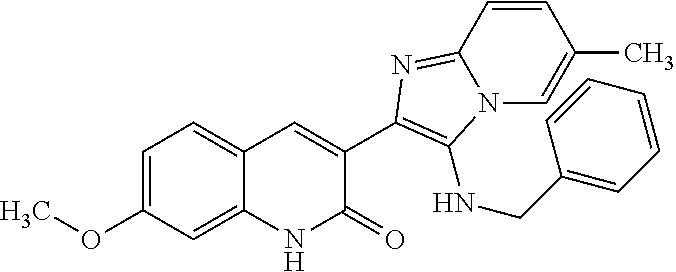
C1=CC2=NC(C3=CC4=CC=C(OC)C=C4NC3=O)=C(NCC3=CC=CC=C3)N2C=C1C
